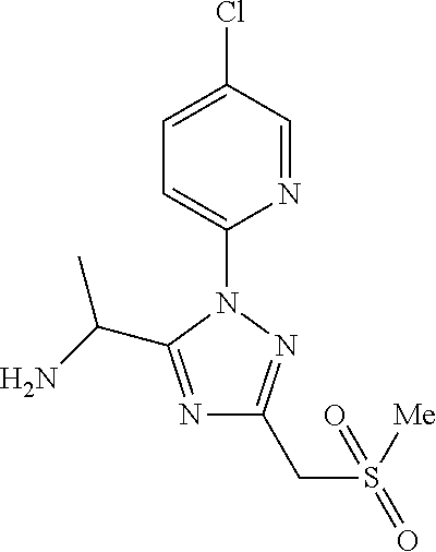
N1=C(C(N)C)N(C2=CC=C(Cl)C=N2)N=C1CS([Me])(=O)=O
